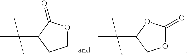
O1C(=O)OC(C(C)(C)C)C1.C1OC(=O)C(C(C)(C)C)C1
